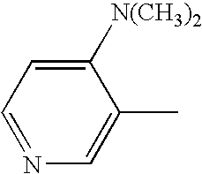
C1([N(CH3)2])=CC=NC=C1C
